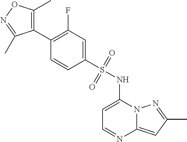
C1=C(NS(C2=CC(F)=C(C3=C(C)ON=C3C)C=C2)(=O)=O)N2C(=CC(C)=N2)N=C1
